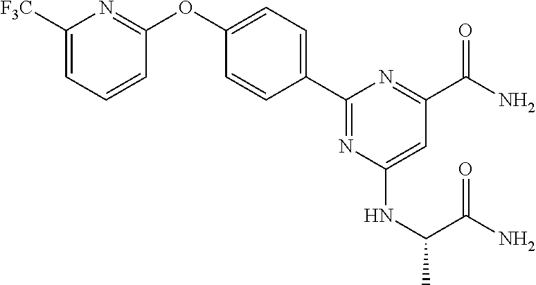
C1(C2=CC=C(OC3=NC([F3C])=CC=C3)C=C2)=NC(NC(C)C(N)=O)=CC(C(=O)N)=N1
